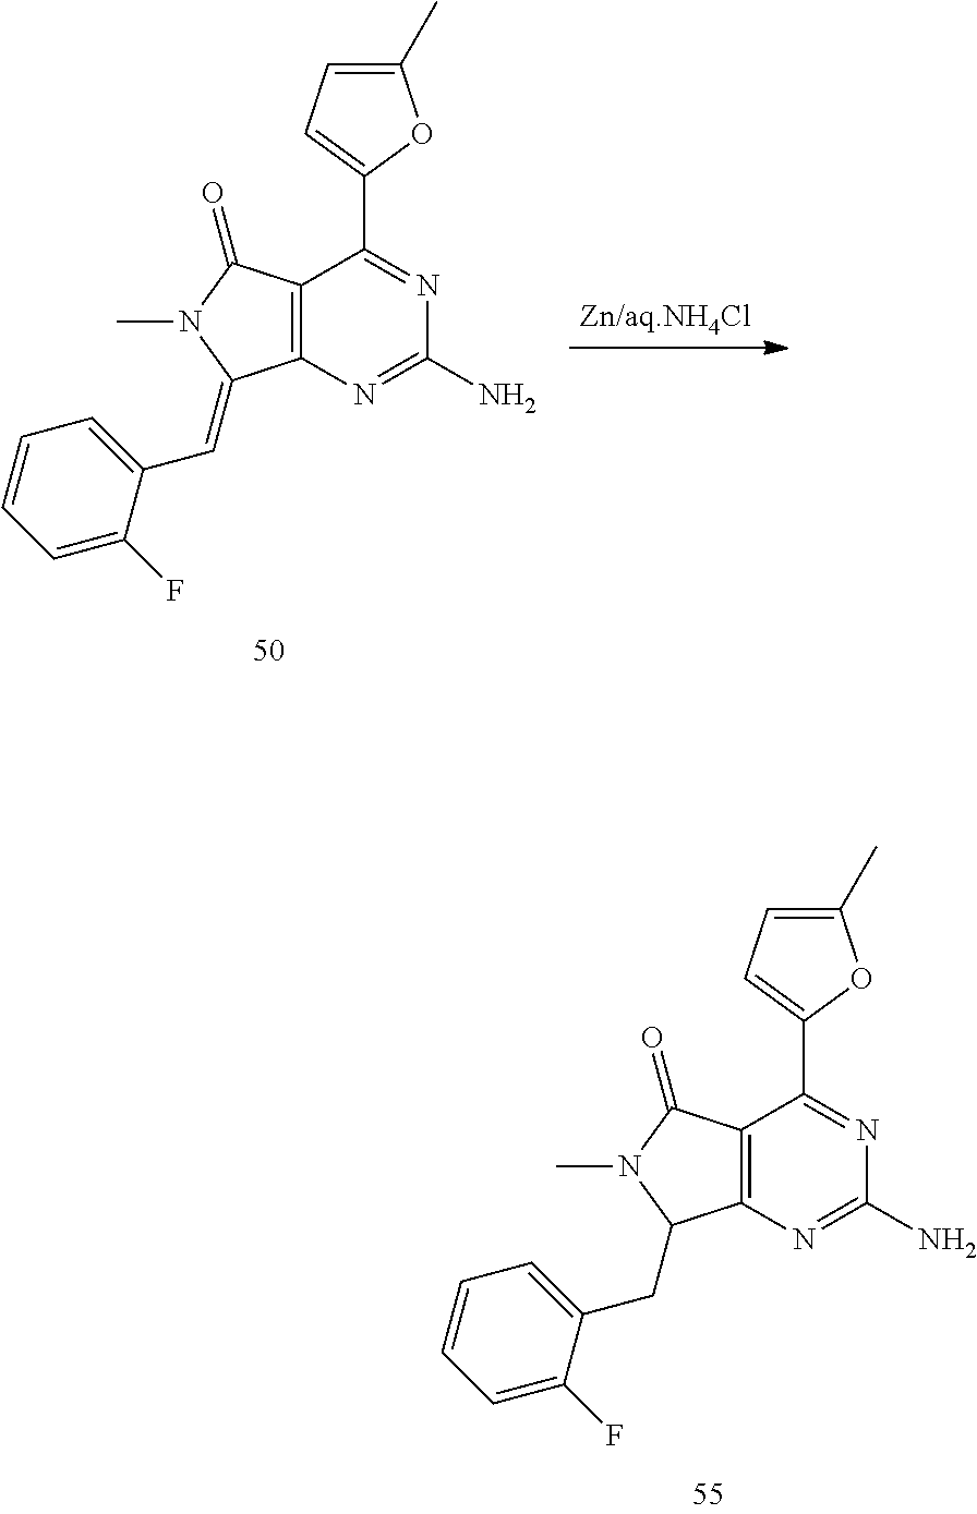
C1(C)=CC=C(C2=NC(N)=NC3=C2C(=O)N(C)C3CC2=CC=CC=C2F)O1.C1(C)=CC=C(C2=NC(N)=NC3=C2C(=O)N(C)C3=CC2=CC=CC=C2F)O1
